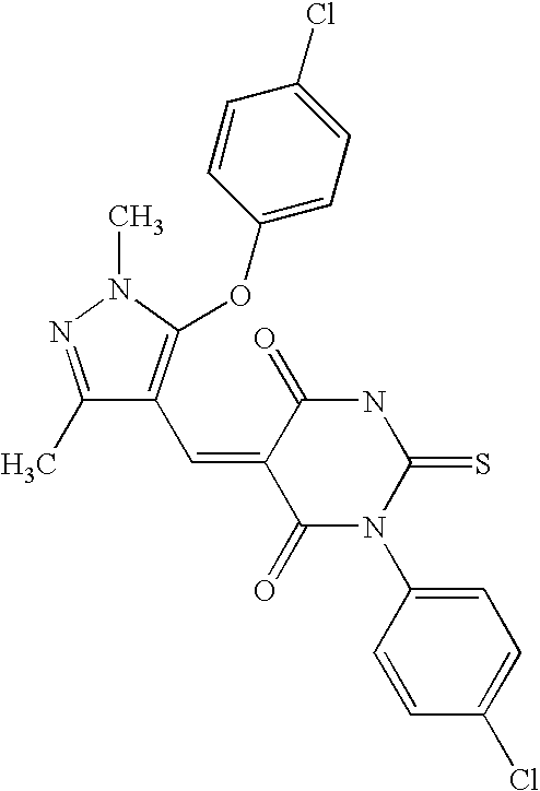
C1(C)=NN(C)C(OC2=CC=C(Cl)C=C2)=C1C=C1C(=O)N(C2=CC=C(Cl)C=C2)C(=S)NC1=O
